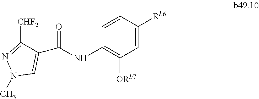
C1=CC([Rb6])=CC([ORb7])=C1NC(=O)C1=CN(C)N=C1[CHF2]
